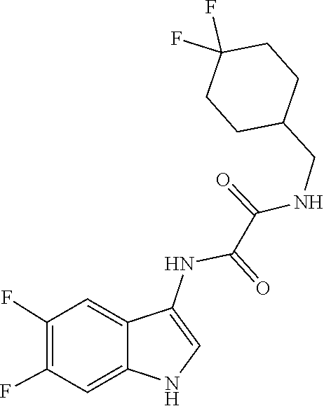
C1C(CNC(C(NC2=CNC3=CC(F)=C(F)C=C23)=O)=O)CCC(F)(F)C1
